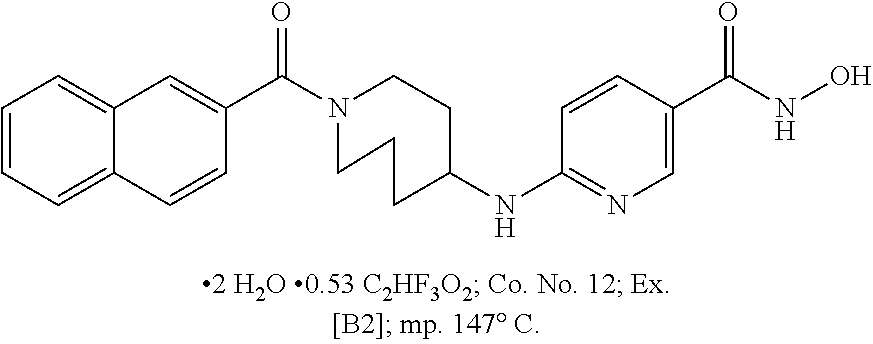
C1(C(NO)=O)=CN=C(NC2CCCN(C(C3=CC4=CC=CC=C4C=C3)=O)CC2)C=C1
